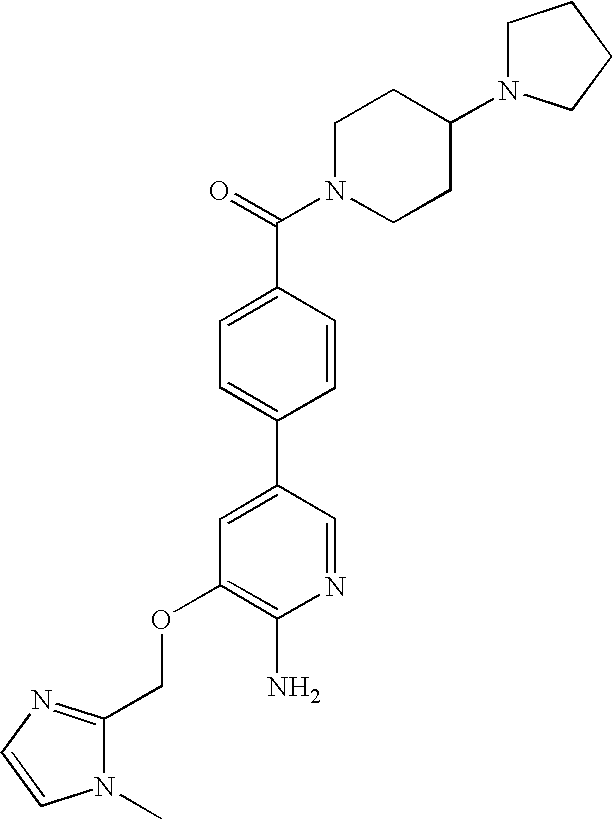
C(OC1=C(N)N=CC(C2=CC=C(C(=O)N3CCC(N4CCCC4)CC3)C=C2)=C1)C1=NC=CN1C
